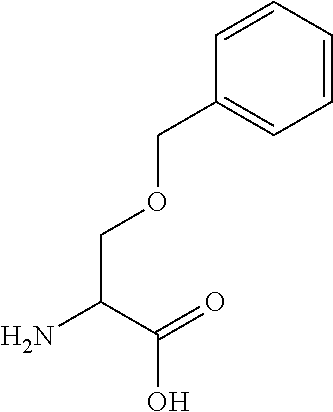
C(C(=O)O)(N)COCC1=CC=CC=C1
